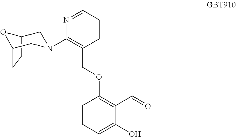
C12CCC(O1)CN(C1=C(COC3=C(C=O)C(O)=CC=C3)C=CC=N1)C2
